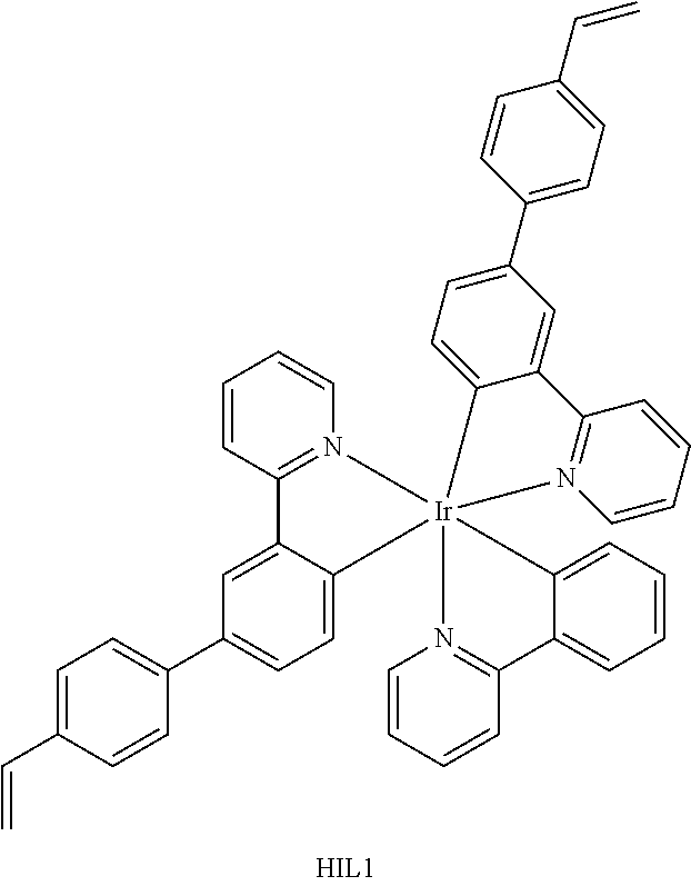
C1=CC2=N(C=C1)[Ir]13(C4=CC=C(C5=CC=C(C=C)C=C5)C=C24)(N2=C(C=CC=C2)C2=CC(C4=CC=C(C=C)C=C4)=CC=C21)N1=C(C=CC=C1)C1=CC=CC=C13
